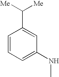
C1=CC=C(NC)C=C1C([Me])[Me]
